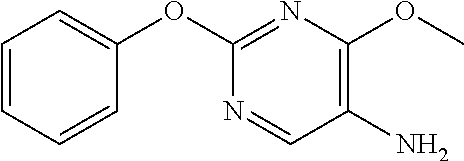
C1=CC=CC(OC2=NC(OC)=C(N)C=N2)=C1
